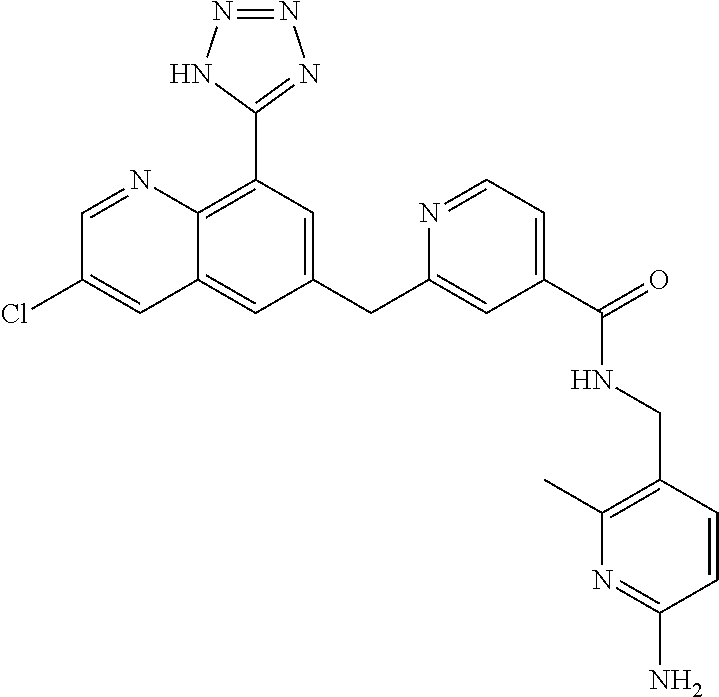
C1(CC2=CC(C(NCC3=C(C)N=C(N)C=C3)=O)=CC=N2)=CC(C2=NN=NN2)=C2C(=C1)C=C(Cl)C=N2
